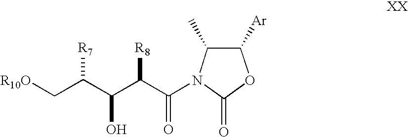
[R10O]CC(C(C(C(N1C(C)C([Ar])OC1=O)=O)[R8])O)[R7]
